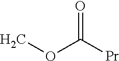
COC([Pr])=O
